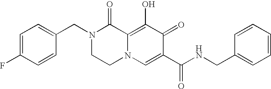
C1=C(CN2CCN3C(=C(O)C(=O)C(C(NCC4=CC=CC=C4)=O)=C3)C2=O)C=CC(F)=C1
